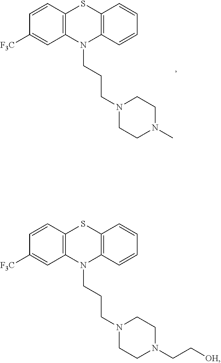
C1=CC2=C(C=C1[F3C])N(CCCN1CCN(C)CC1)C1=C(S2)C=CC=C1.C1=CC2=C(C=C1[F3C])N(CCCN1CCN(CC[OH])CC1)C1=C(S2)C=CC=C1
